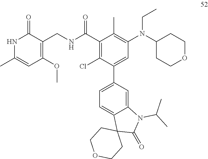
N1C(C)=CC(OC)=C(CNC(C2=C(Cl)C(C3=CC=C4C(=C3)N(C(C)C)C(=O)C43CCOCC3)=CC(N(C3CCOCC3)CC)=C2C)=O)C1=O
